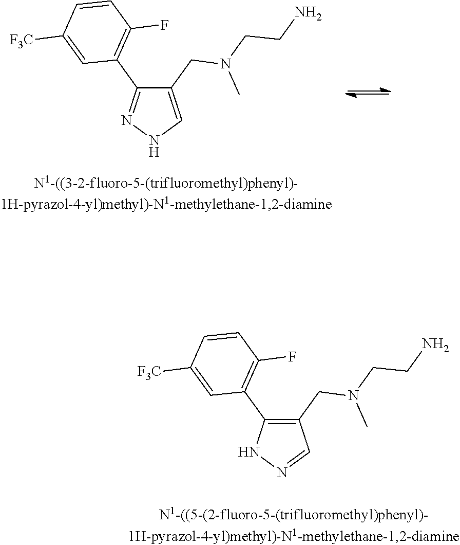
C1(CN(CCN)C)=C(C2=C(F)C=CC([F3C])=C2)NN=C1.C1(CN(CCN)C)=CNN=C1C1=C(F)C=CC([F3C])=C1
